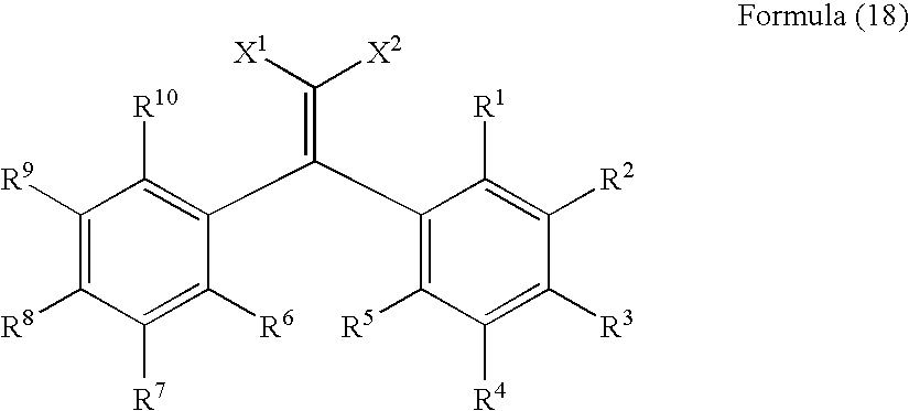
C1(C(C2=C([R10])C([R9])=C([R8])C([R7])=C2[R6])=C([X1])[X2])=C([R5])C([R4])=C([R3])C([R2])=C1[R1]
